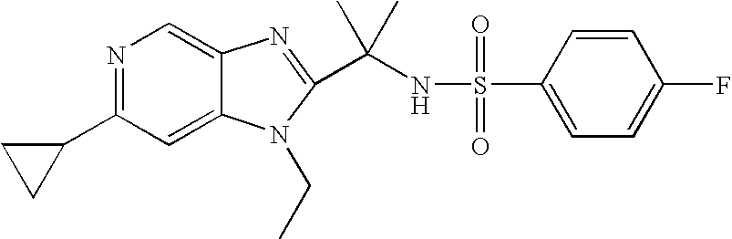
N1=C(C2CC2)C=C2C(=C1)N=C(C(NS(=O)(=O)C1=CC=C(F)C=C1)(C)C)N2CC
